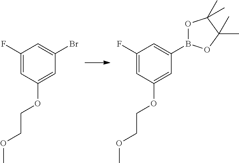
C1(F)=CC(OCCOC)=CC(Br)=C1.C1(F)=CC(OCCOC)=CC(B2OC(C)(C)C(C)(C)O2)=C1
